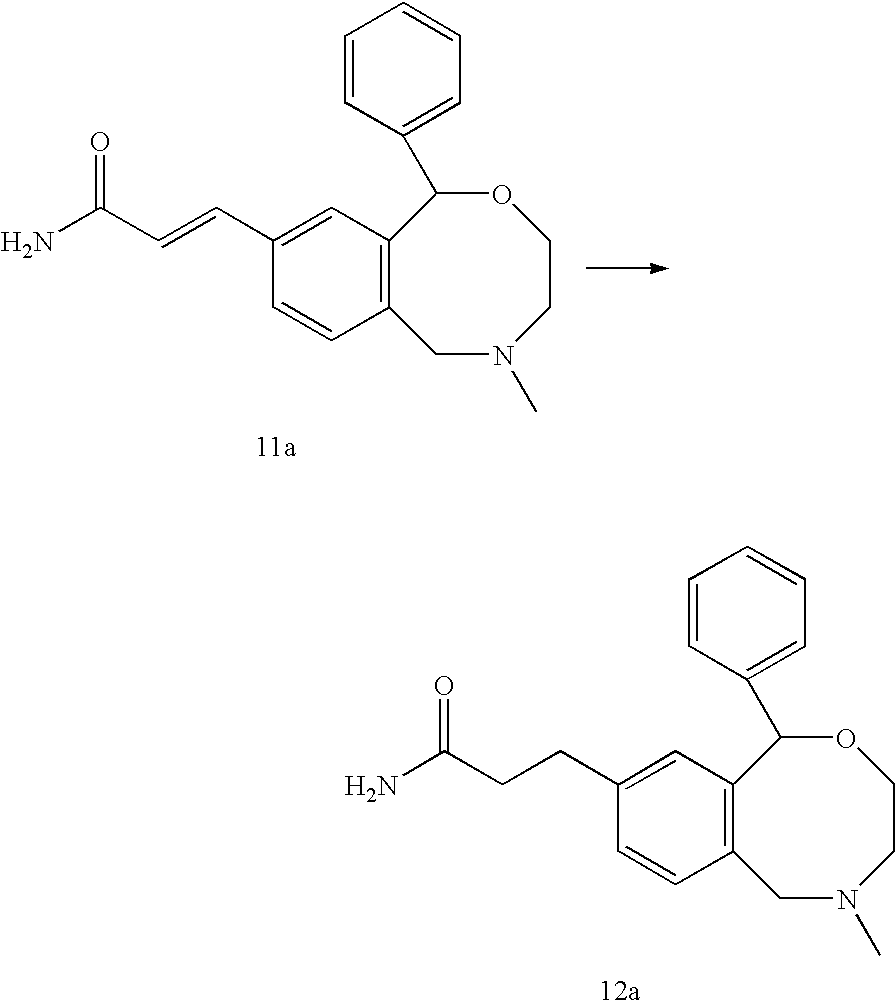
NC(C=CC1=CC2=C(C=C1)CN(C)CCOC2C1=CC=CC=C1)=O.NC(CCC1=CC2=C(C=C1)CN(C)CCOC2C1=CC=CC=C1)=O
